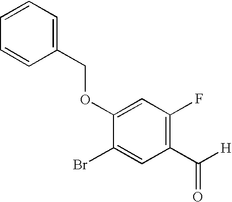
BrC1=CC(C([H])=O)=C(F)C=C1OCC1=CC=CC=C1
